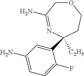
O1CC(N)=NC([C2H5])(C2=CC(N)=CC=C2F)CC1
